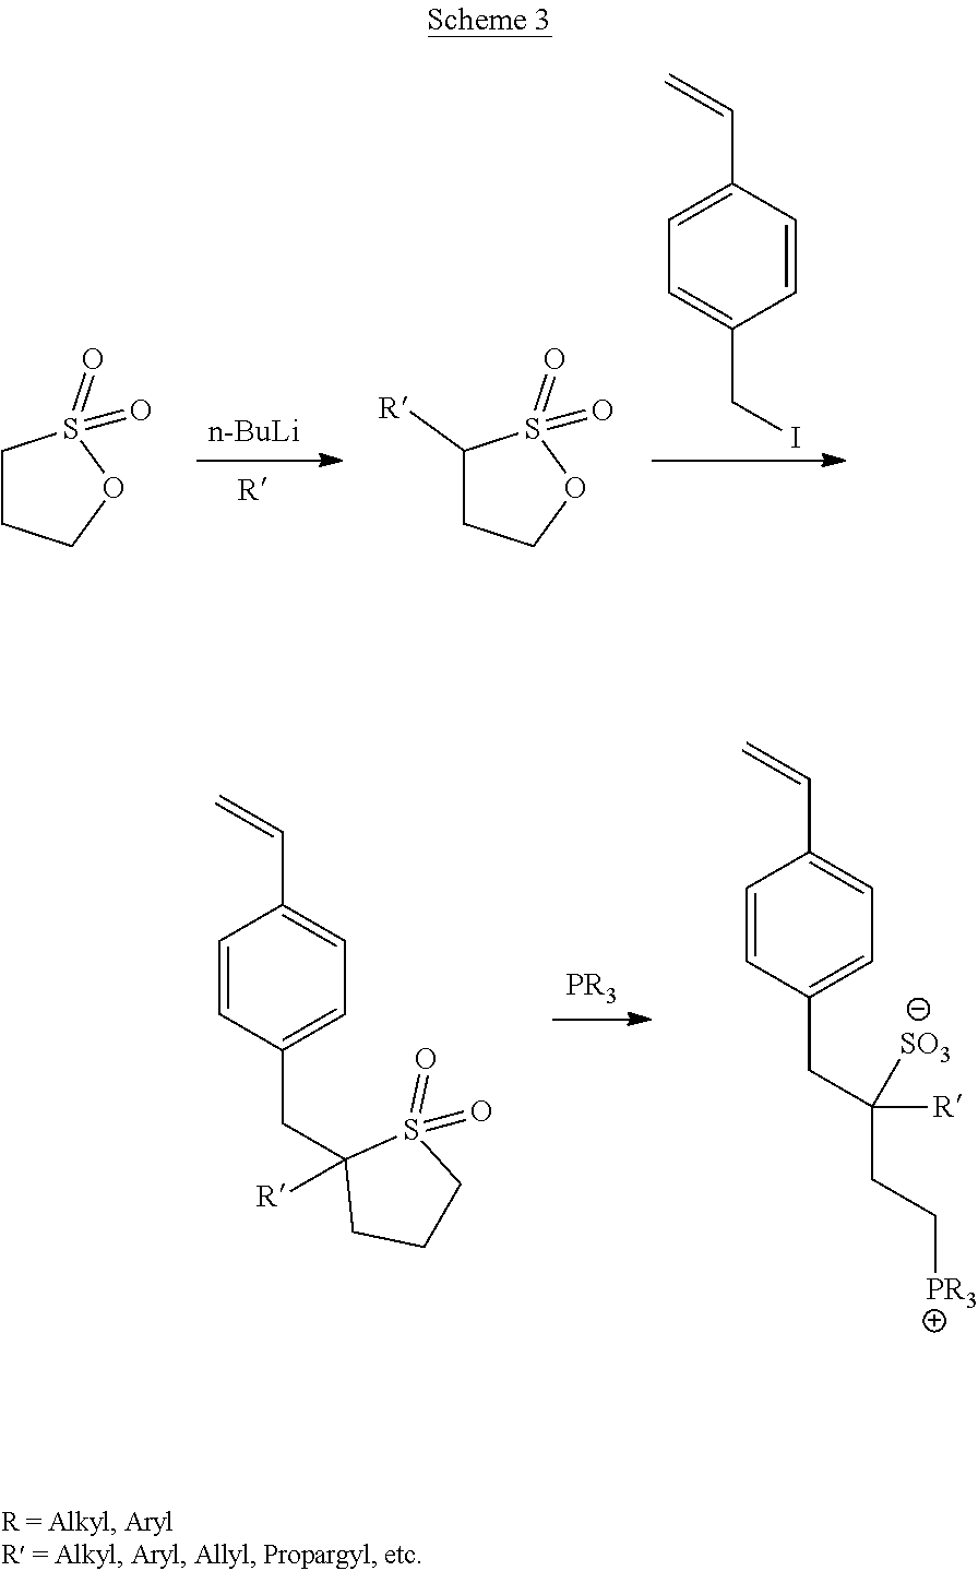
C1=CC(CC2([R])CCCS2(=O)=O)=CC=C1C=C.C1=CC(CC(CC[PR3])([SO3])[R])=CC=C1C=C.C1=C(C=C)C=CC(CI)=C1.C1CCOS1(=O)=O.[n-BuLi].C1([R])CCOS1(=O)=O
